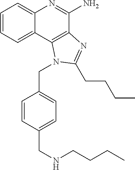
C1=CC=C2C(=C1)N=C(N)C1=C2N(CC2=CC=C(CNCCCC)C=C2)C(CCCC)=N1
